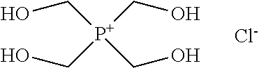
C([P+](CO)(CO)CO)O.[Cl-]
